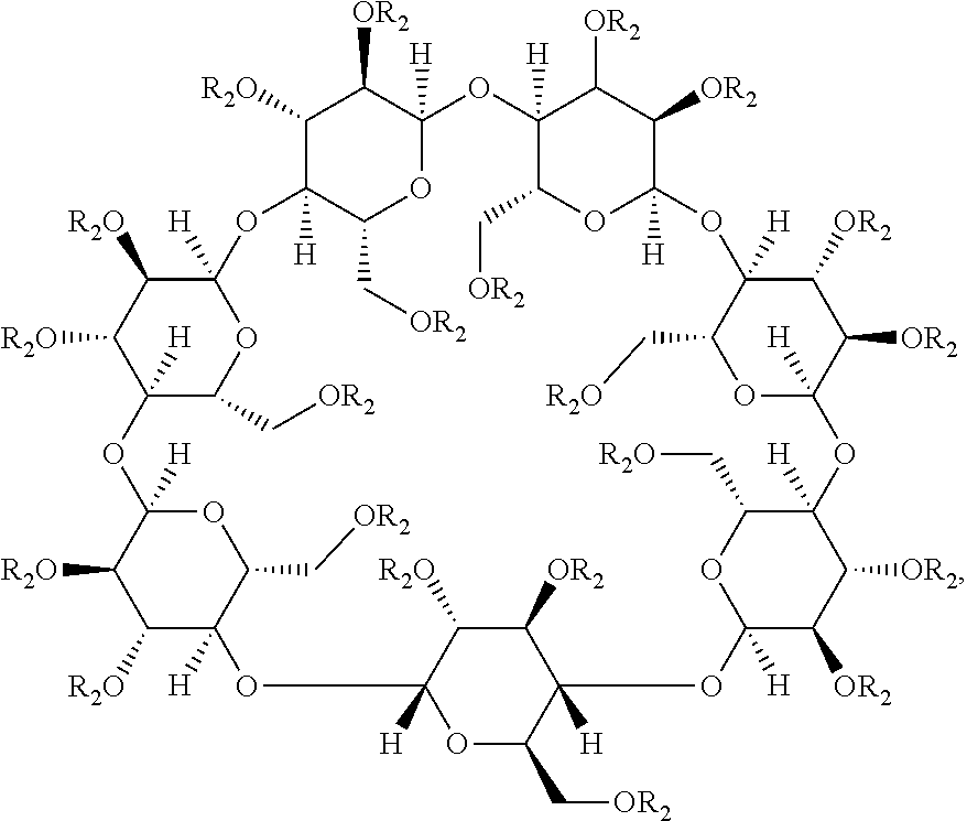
C1([R2O])C2([H])C(C[OR2])OC([H])(C1[OR2])OC1([H])C(C[OR2])OC([H])(C([OR2])C1[OR2])OC1([H])C(C[R2O])OC([H])(C([OR2])C1[OR2])OC1([H])C(C[R2O])OC([H])(C([OR2])C1[OR2])OC1([H])C(C[OR2])OC([H])(OC3([H])C([R2O])C([R2O])C([H])(OC4([H])C([R2O])C([R2O])C([H])(O2)OC4C[OR2])OC3C[OR2])C([R2O])C1[OR2]
